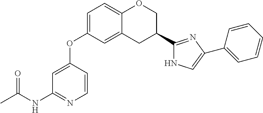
O=C(NC1=NC=CC(OC2=CC=C3C(=C2)CC(C2=NC(C4=CC=CC=C4)=CN2)CO3)=C1)C
